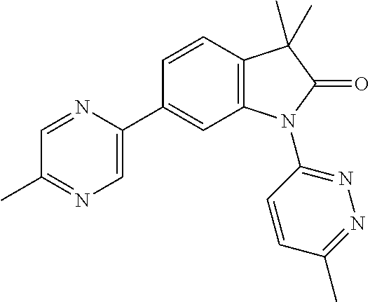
C12=C(C=CC(C3=CN=C(C)C=N3)=C1)C(C)(C)C(=O)N2C1=NN=C(C)C=C1
